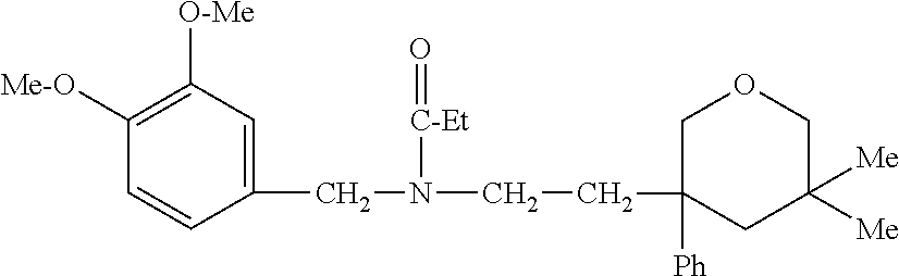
C1([Me-O])=C([O-Me])C=C(CN([C-Et]=O)CCC2([Ph])CC([Me])([Me])COC2)C=C1
